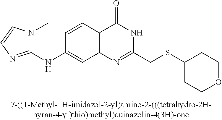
C1(NC2=NC=CN2C)=CC2=C(C=C1)C(=O)NC(CSC1CCOCC1)=N2
